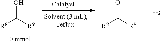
[R8]C([R9])O.[R8]C([R9])=O.[H2]
